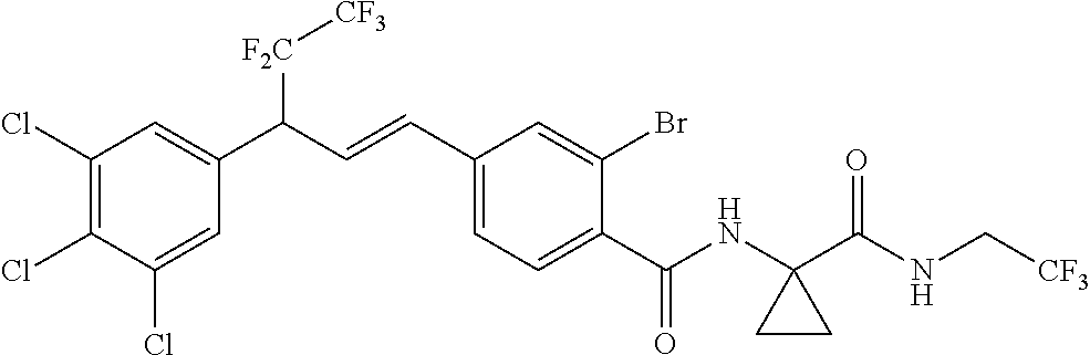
C1(Cl)=C(Cl)C(Cl)=CC(C(C=CC2=CC=C(C(NC3(C(NC[CF3])=O)CC3)=O)C(Br)=C2)[F2C][CF3])=C1
